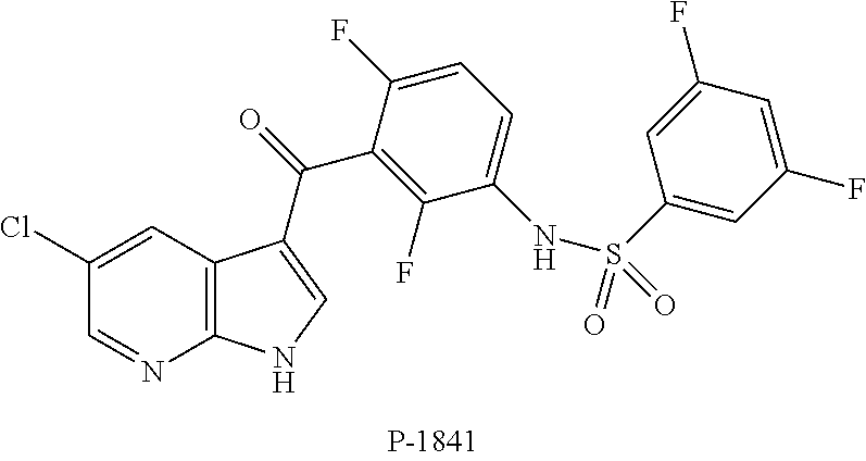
C1=C(F)C(C(=O)C2=CNC3=C2C=C(Cl)C=N3)=C(F)C(NS(C2=CC(F)=CC(F)=C2)(=O)=O)=C1
